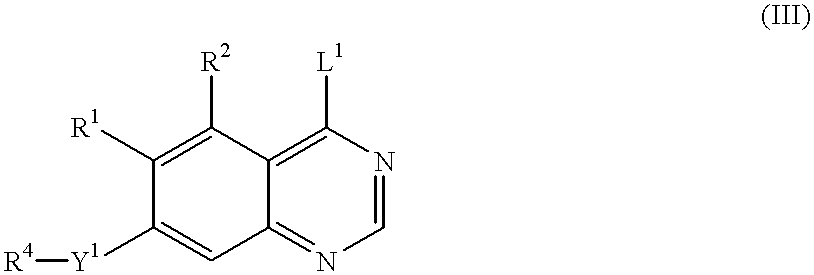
C1([R2])=C([R1])C([Y1][R4])=CC2=NC=NC([L1])=C12
